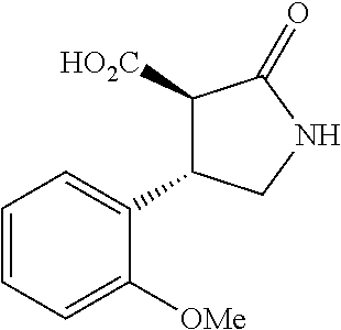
C1([HO2C])C(C2=CC=CC=C2[OMe])CNC1=O
